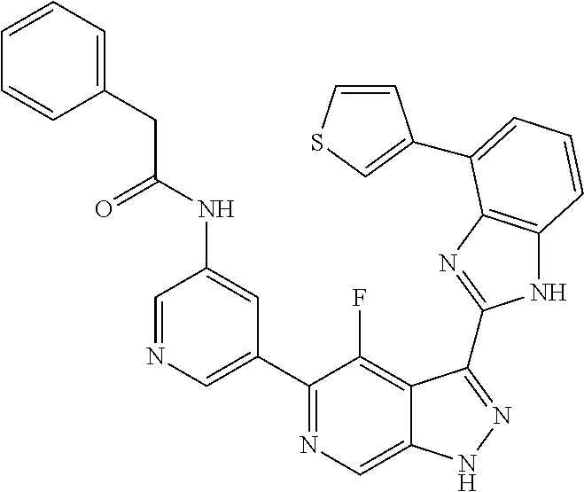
C1=NC=C(C2=NC=C3C(=C2F)C(C2=NC4=C(N2)C=CC=C4C2=CSC=C2)=NN3)C=C1NC(CC1=CC=CC=C1)=O
